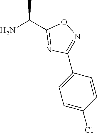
NC(C1=NC(C2=CC=C(Cl)C=C2)=NO1)C
